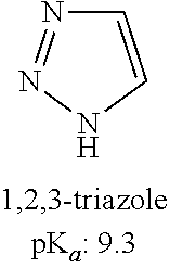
N1C=CN=N1
